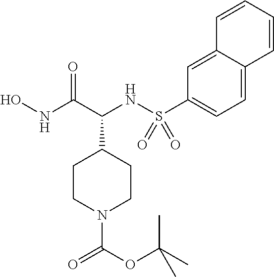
N(C(C1CCN(C(OC(C)(C)C)=O)CC1)C(NO)=O)S(C1=CC=C2C(=C1)C=CC=C2)(=O)=O
